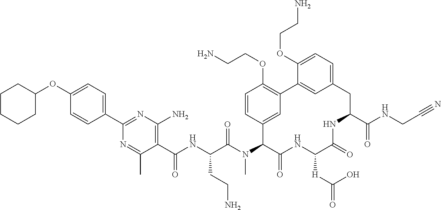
C1(OC2CCCCC2)=CC=C(C2=NC(N)=C(C(NC(C(N(C3C(=O)NC([H]C(=O)O)C(=O)NC(C(NCC#N)=O)CC4=CC=C(OCCN)C(=C4)C4=C(OCCN)C=CC3=C4)C)=O)CCN)=O)C(C)=N2)C=C1
